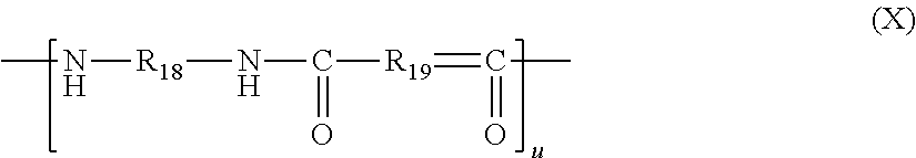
N([R18]NC(=O)[R19]=C(=O)C)C
